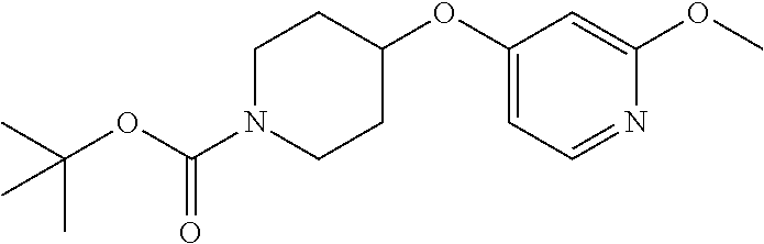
C1N(C(OC(C)(C)C)=O)CCC(OC2=CC=NC(OC)=C2)C1
